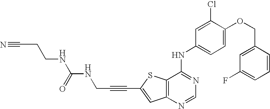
C12=C(SC(C#CCNC(NCCC#N)=O)=C1)C(NC1=CC=C(OCC3=CC(F)=CC=C3)C(Cl)=C1)=NC=N2
